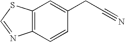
C12=C(C=CC(CC#N)=C1)N=CS2
